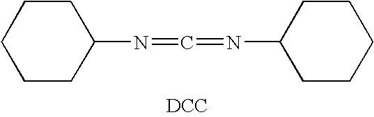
C1CCCCC1N=C=NC1CCCCC1.[DCC]
